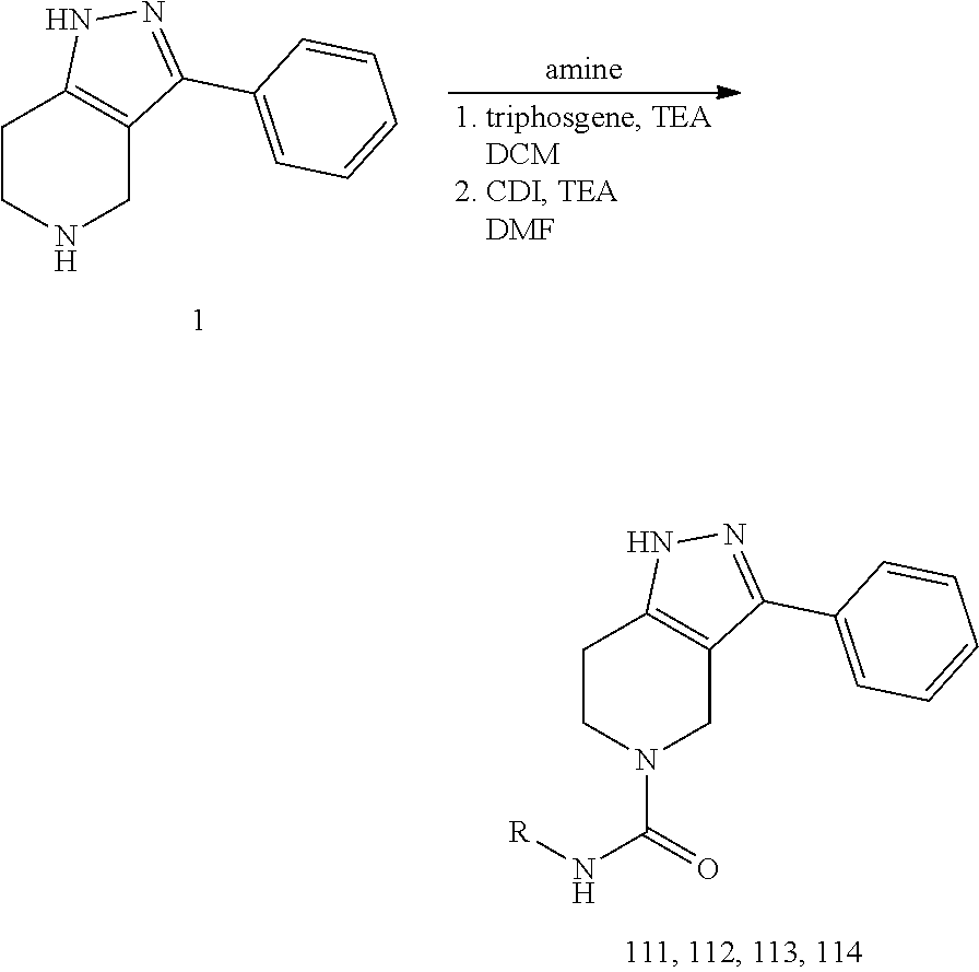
C1CN(C(=O)N[R])CC2=C1NN=C2C1=CC=CC=C1.C1CNCC2=C1NN=C2C1=CC=CC=C1
